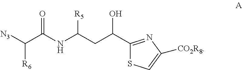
[N3]C(C(NC(CC(C1=NC([CO2R8])=CS1)O)[R5])=O)[R6]
